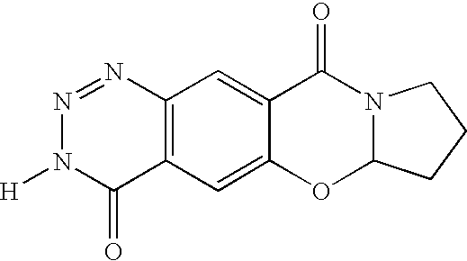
C12=C(C=C3C(=C1)C(=O)N1C(O3)CCC1)C(=O)N([H])N=N2
